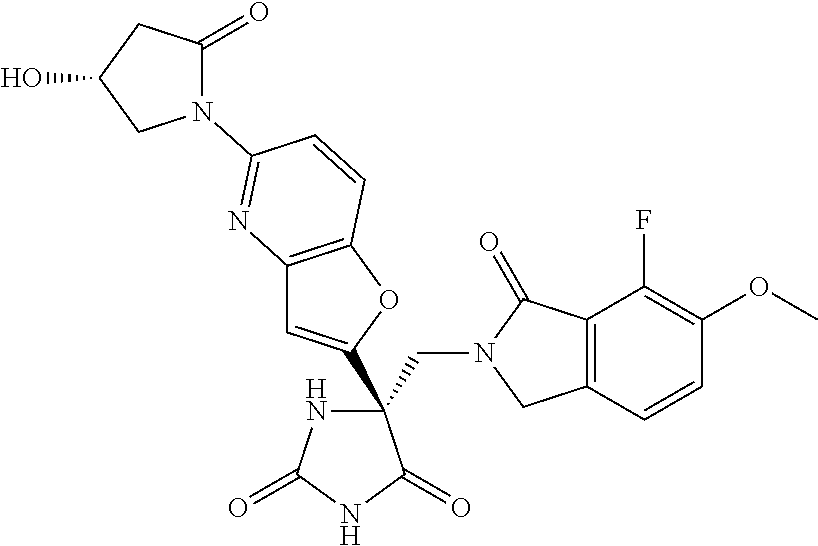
C12=C(OC(C3(CN4CC5=C(C4=O)C(F)=C(OC)C=C5)NC(=O)NC3=O)=C1)C=CC(N1C(=O)CC(O)C1)=N2
